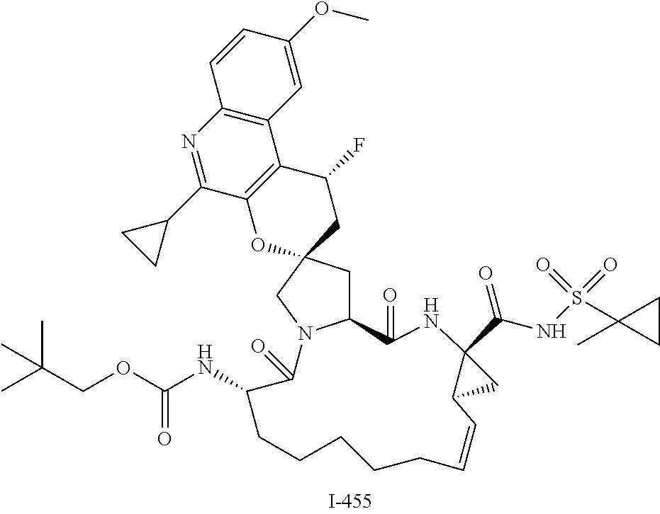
C1(=O)NC2(C(NS(=O)(=O)C3(C)CC3)=O)C(C2)C=CCCCCCC(NC(OCC(C)(C)C)=O)C(=O)N2C1CC1(CC(F)C3=C(O1)C(C1CC1)=NC1=C3C=C(OC)C=C1)C2
